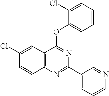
C1(Cl)=CC2=C(C=C1)N=C(C1=CC=CN=C1)N=C2OC1=CC=CC=C1Cl
